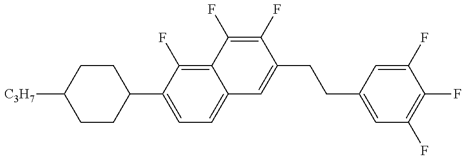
C1CC(C2=CC=C3C(=C2F)C(F)=C(F)C(CCC2=CC(F)=C(F)C(F)=C2)=C3)CCC1[C3H7]
